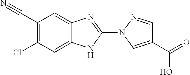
N1(C2=NC3=CC(C#N)=C(Cl)C=C3N2)C=C(C(=O)O)C=N1
